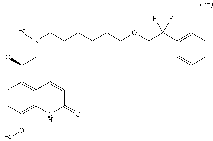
C1=CC(O[P1])=C2C(=C1C(CN(CCCCCCOCC(C1=CC=CC=C1)(F)F)[P3])O)C=CC(=O)N2
